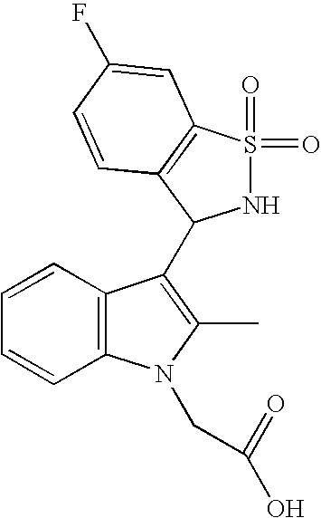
C1=CC2=C(C=C1)N(CC(=O)O)C(C)=C2C1NS(=O)(=O)C2=C1C=CC(F)=C2
